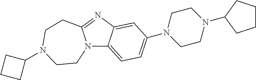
N12C3=CC=C(N4CCN(C5CCCC5)CC4)C=C3N=C1CCN(C1CCC1)CC2
